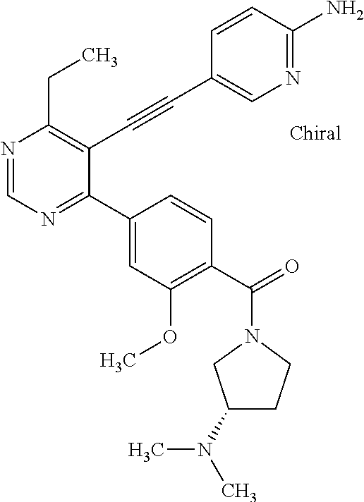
N1=CN=C(C2=CC(OC)=C(C(=O)N3CC(N(C)C)CC3)C=C2)C(C#CC2=CN=C(N)C=C2)=C1CC
